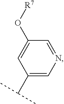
C1(O[R7])=CC(C(C)C)=CN=C1
